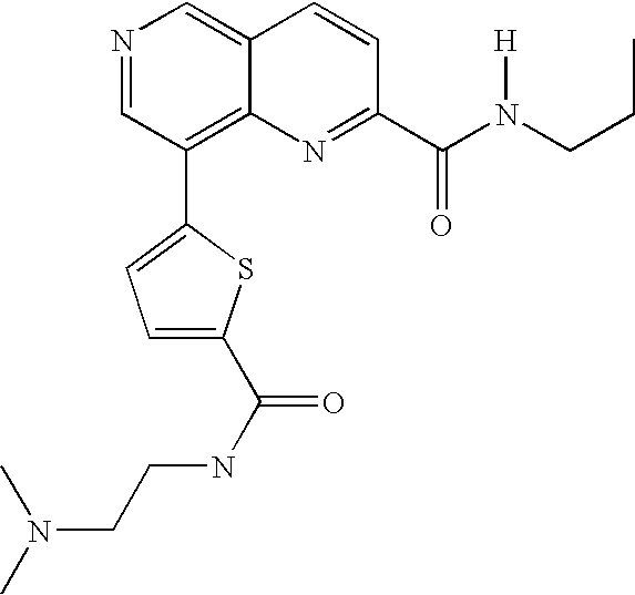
N1=CC(C2=CC=C(C(NCCN(C)C)=O)S2)=C2C(=C1)C=CC(C(N(CCC)[H])=O)=N2
